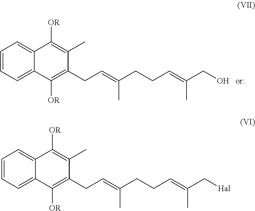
C1=CC=C2C(=C1)C([OR])=C(C)C(CC=C(CCC=C(C[Hal])C)C)=C2[OR].C1=CC=C2C(=C1)C([OR])=C(C)C(CC=C(CCC=C(CO)C)C)=C2[OR]
